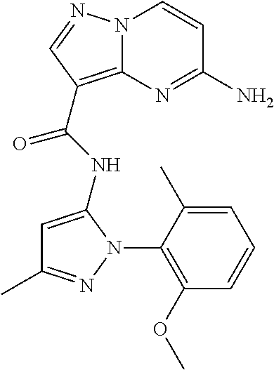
NC1=NC2=C(C(=O)NC3=CC(C)=NN3C3=C(OC)C=CC=C3C)C=NN2C=C1
